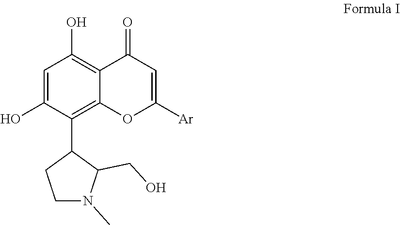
C1=C(O)C(C2C(CO)N(C)CC2)=C2C(=C1O)C(=O)C=C([Ar])O2
